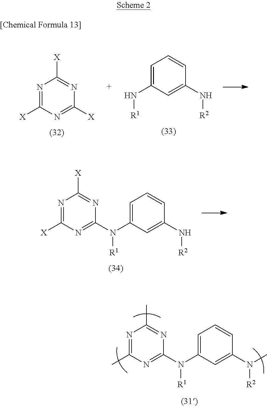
N1=C([X])N=C([X])N=C1[X].C1=C(N[R1])C=C(N[R2])C=C1.N1=C([X])N=C(N(C2=CC=CC(N[R2])=C2)[R1])N=C1[X].N1=C(C)N=C(N(C2=CC=CC(N([R2])C)=C2)[R1])N=C1C
